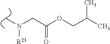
C(C(OCC(C)C)=O)N(C)[R23]
